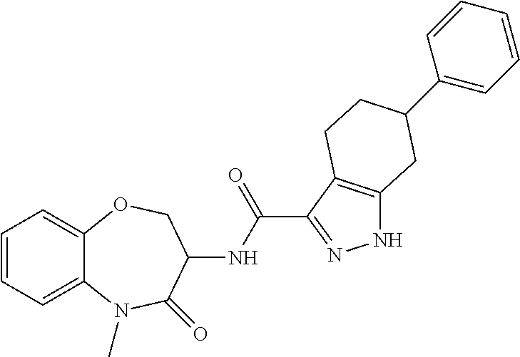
C1=CC=C2C(=C1)OCC(NC(C1=NNC3=C1CCC(C1=CC=CC=C1)C3)=O)C(=O)N2C
